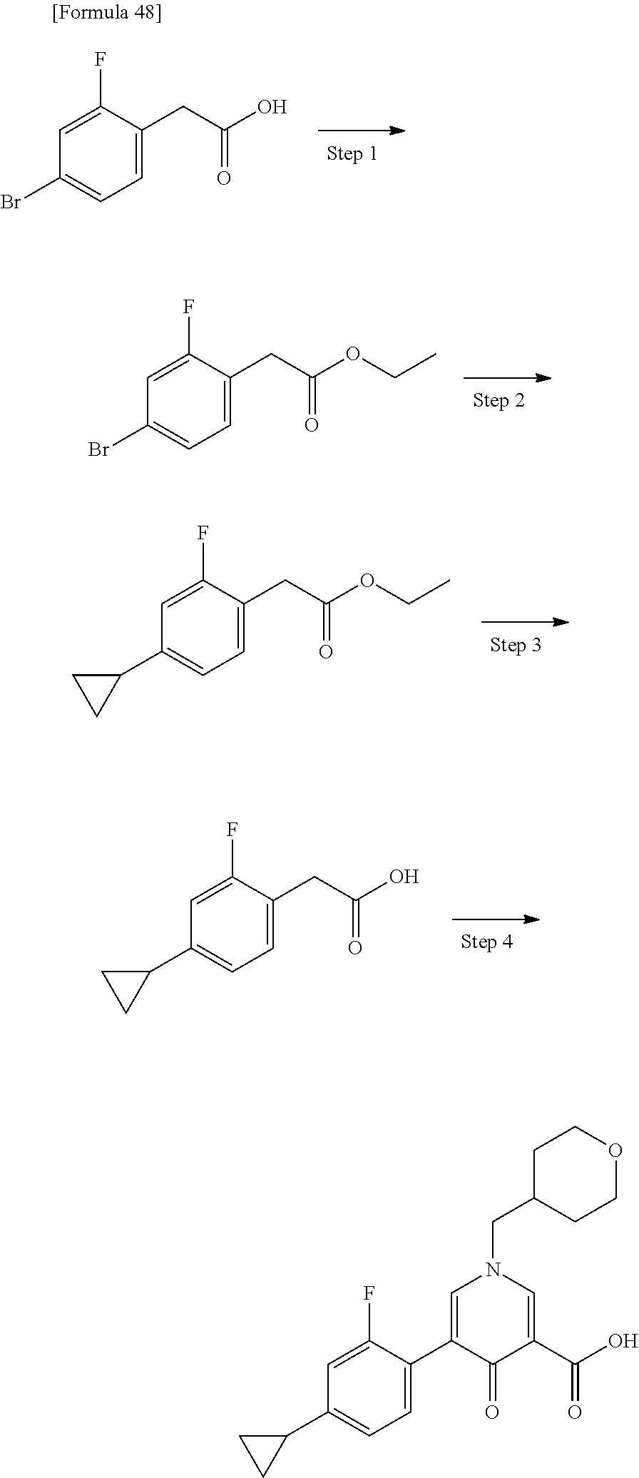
C1=C(F)C(CC(OCC)=O)=CC=C1Br.C1=C(F)C(CC(OCC)=O)=CC=C1C1CC1.C1=C(F)C(CC(O)=O)=CC=C1C1CC1.C1=C(F)C(CC(O)=O)=CC=C1Br.C1(C2=CC=C(C3CC3)C=C2F)=CN(CC2CCOCC2)C=C(C(O)=O)C1=O
